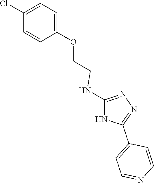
C1=C(OCCNC2=NN=C(C3=CC=NC=C3)N2)C=CC(Cl)=C1
